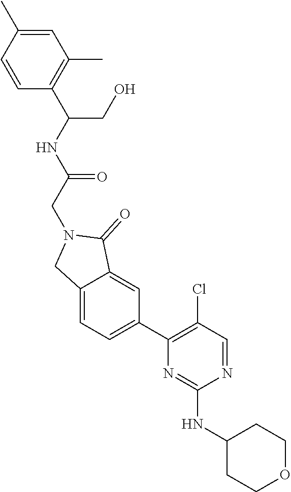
C1=C(C)C=CC(C(NC(=O)CN2CC3=CC=C(C4=C(Cl)C=NC(NC5CCOCC5)=N4)C=C3C2=O)CO)=C1C
